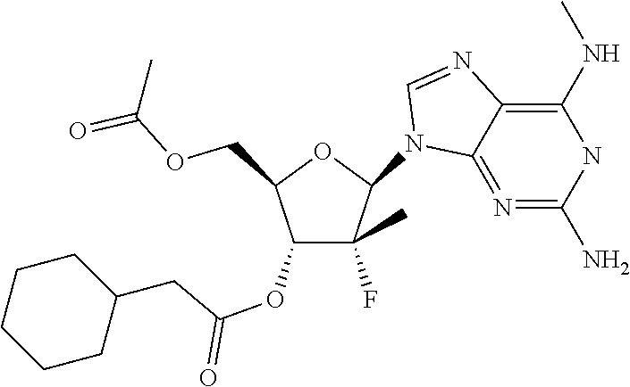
C1(N2C3=N=C(N)NC(NC)=C3N=C2)C(F)(C)C(OC(CC2CCCCC2)=O)C(COC(C)=O)O1
